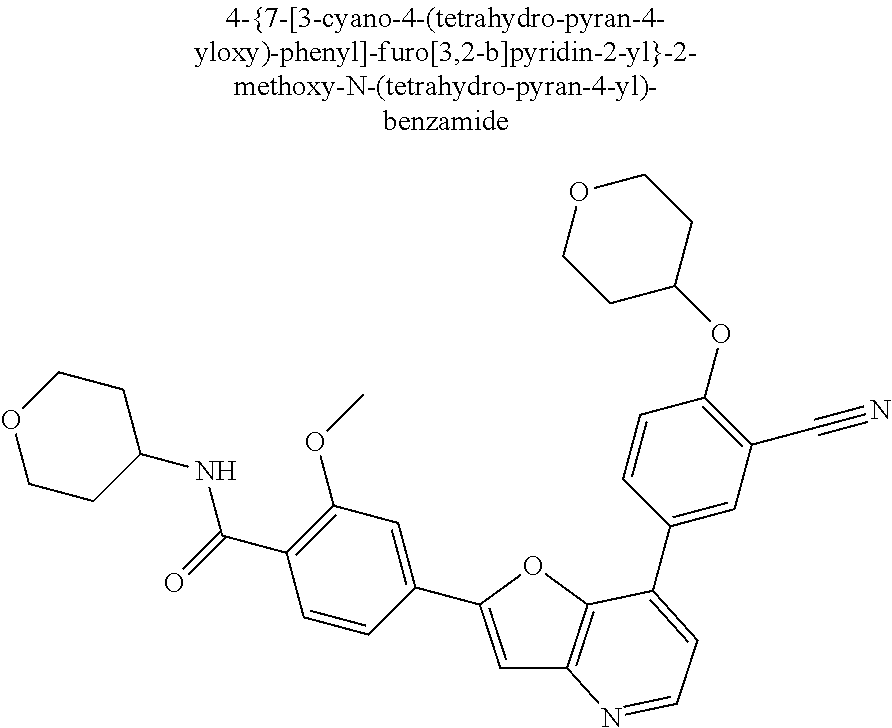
C1=C(C2=CC(OC)=C(C(=O)NC3CCOCC3)C=C2)OC2=C1N=CC=C2C1=CC(C#N)=C(OC2CCOCC2)C=C1
